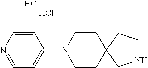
C1=CN=CC=C1N1CCC2(CC1)CNCC2.Cl.Cl
